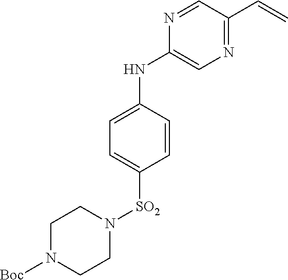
N1=C(C=C)C=NC(NC2=CC=C([SO2]N3CCN([Boc])CC3)C=C2)=C1
